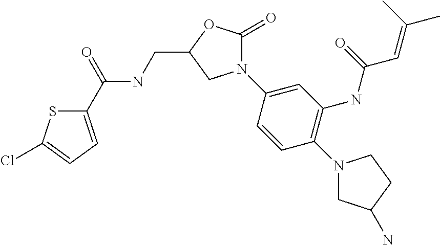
C1(C(=O)NCC2OC(=O)N(C3=CC(NC(C=C(C)C)=O)=C(N4CC(N)CC4)C=C3)C2)=CC=C(Cl)S1
